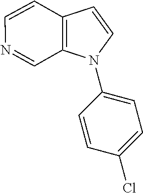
C1=CC2=C(C=N1)N(C1=CC=C(Cl)C=C1)C=C2
